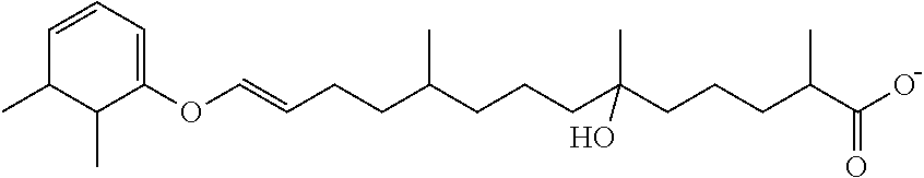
C(C(CCCC(C)C(O)=O)(C)O)CCC(CCC=COC1=CC=CC(C)C1C)C
